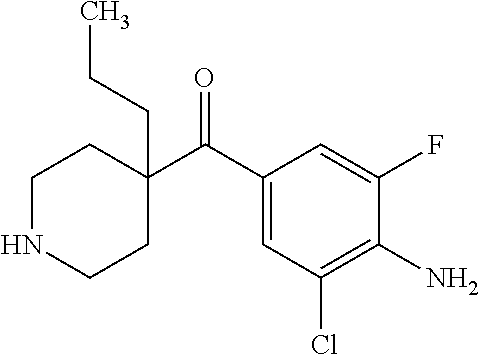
C1(C(C2=CC(Cl)=C(N)C(F)=C2)=O)(CCC)CCNCC1
